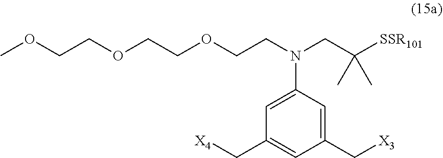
[X4]CC1=CC(C[X3])=CC(N(CCOCCOCCOC)CC([SSR101])(C)C)=C1
